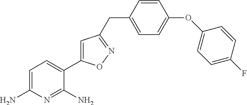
C1=C(N)N=C(N)C(C2=CC(CC3=CC=C(OC4=CC=C(F)C=C4)C=C3)=NO2)=C1
